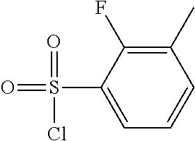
C1(C)=C(F)C(S(=O)(=O)Cl)=CC=C1
